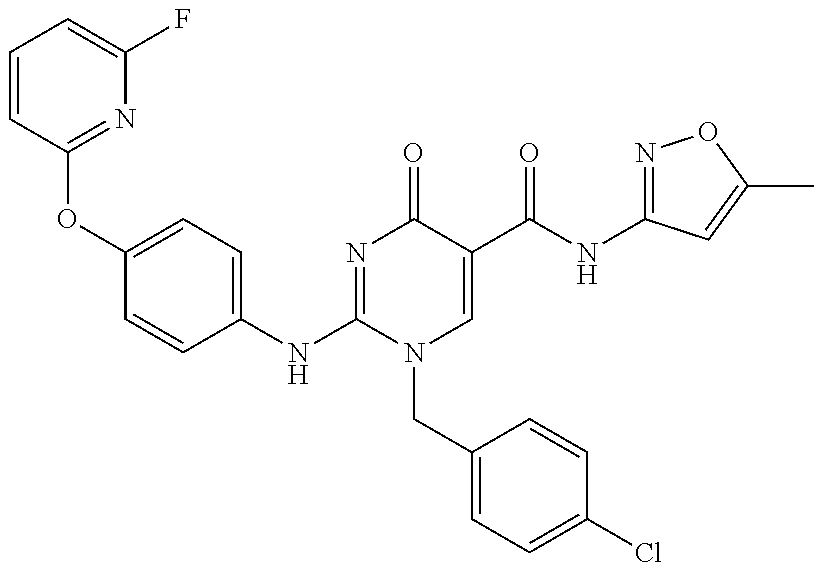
C1=CC(OC2=CC=C(NC3=NC(=O)C(C(NC4=NOC(C)=C4)=O)=CN3CC3=CC=C(Cl)C=C3)C=C2)=NC(F)=C1
